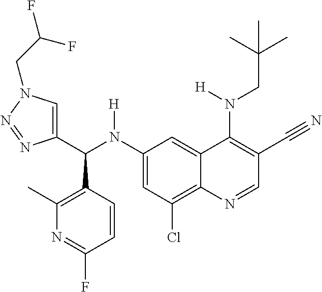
C1(N(C(C2=CN(CC(F)F)N=N2)C2=C(C)N=C(F)C=C2)[H])=CC(Cl)=C2C(=C1)C(N(CC(C)(C)C)[H])=C(C#N)C=N2
